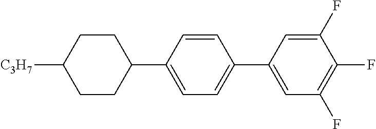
FC1=C(F)C=C(C2=CC=C(C3CCC([C3H7])CC3)C=C2)C=C1F
